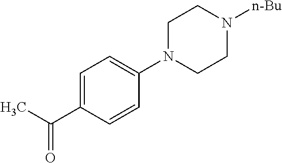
C1=C(C(C)=O)C=CC(N2CCN([n-Bu])CC2)=C1
